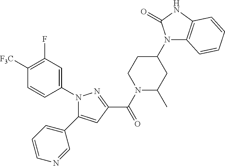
C1([F3C])=C(F)C=C(N2C(C3=CC=CN=C3)=CC(C(N3C(C)CC(N4C5=C(NC4=O)C=CC=C5)CC3)=O)=N2)C=C1
